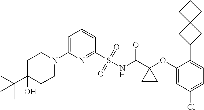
C1=C(N2CCC(C(C)(C)C)(O)CC2)N=C(S(NC(C2(OC3=CC(Cl)=CC=C3C3CC4(C3)CCC4)CC2)=O)(=O)=O)C=C1
